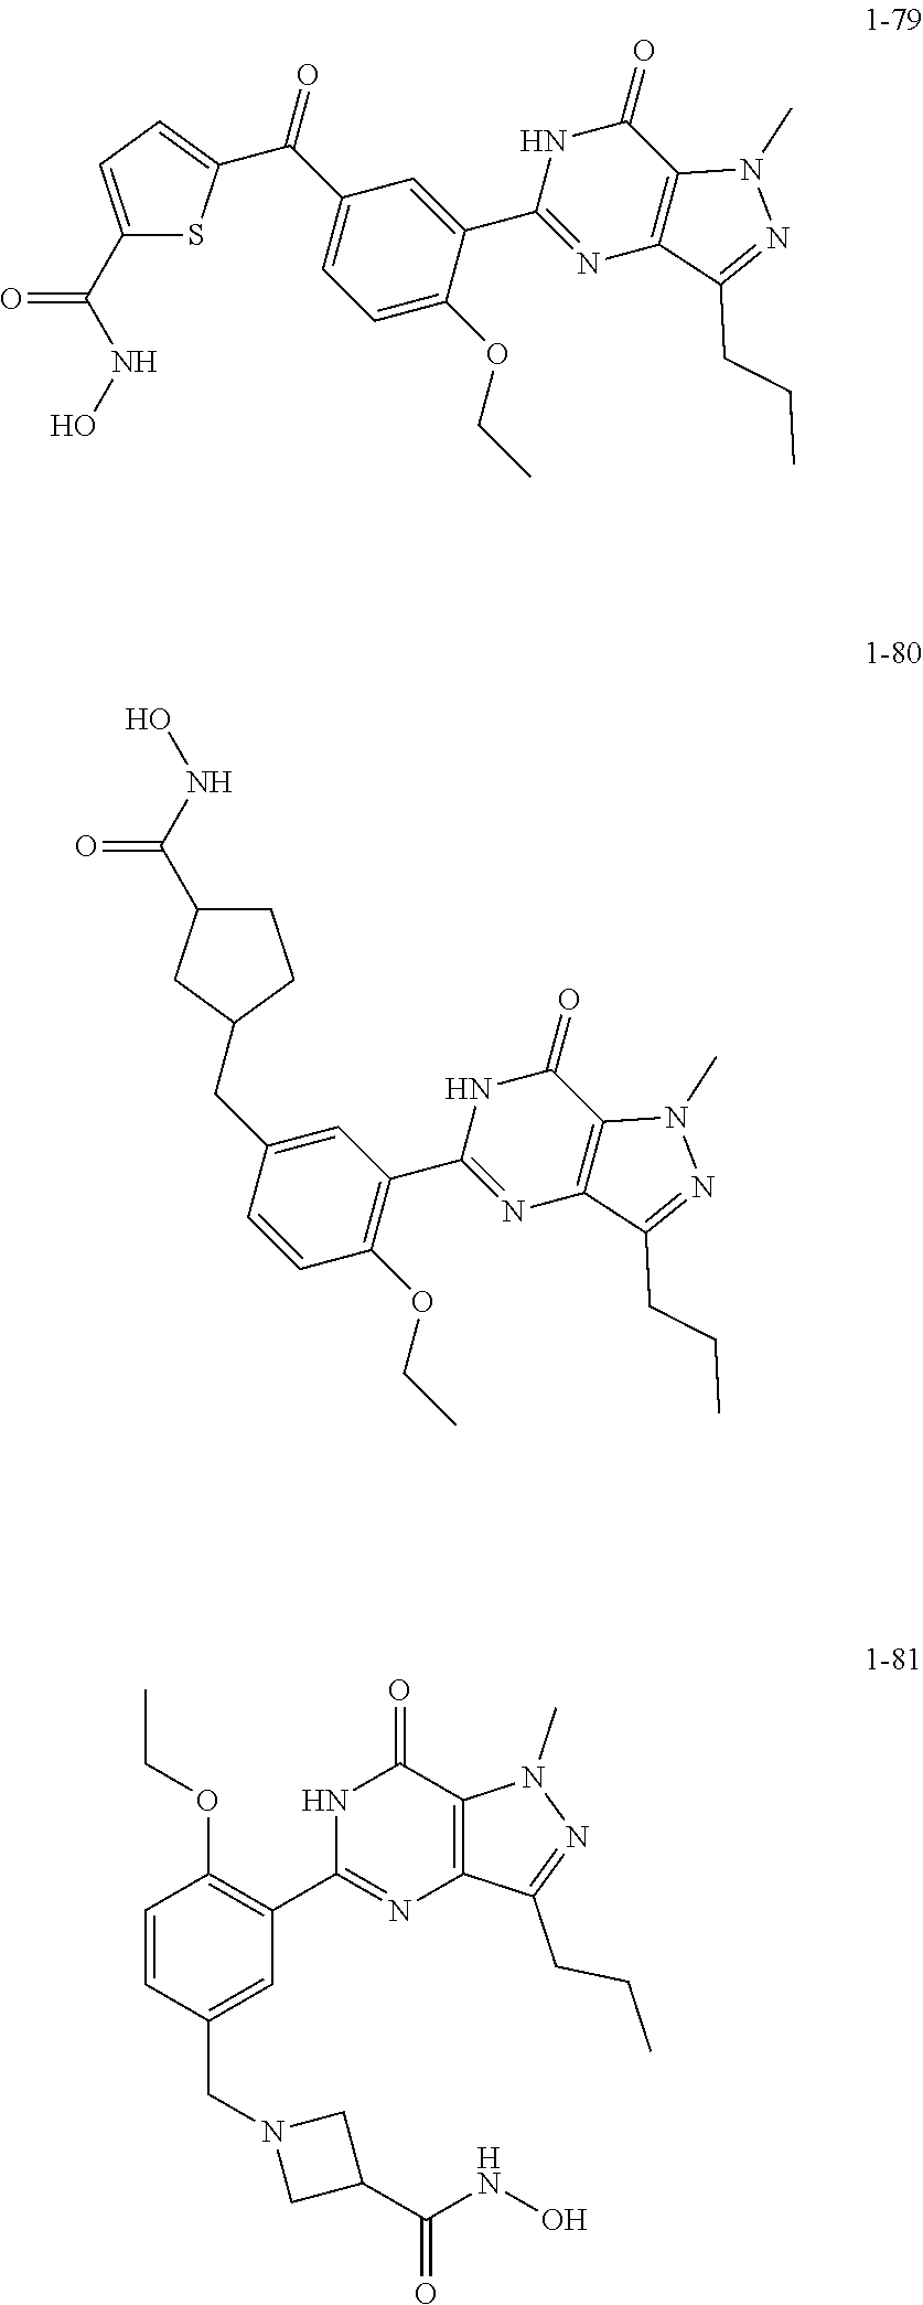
C(C1=CC=C(OCC)C(C2=NC3=C(C(=O)N2)N(C)N=C3CCC)=C1)(C1=CC=C(C(=O)NO)S1)=O.C(C1=CC(C2=NC3=C(C(=O)N2)N(C)N=C3CCC)=C(OCC)C=C1)C1CC(C(=O)NO)CC1.N1C(C2=C(OCC)C=CC(CN3CC(C(NO)=O)C3)=C2)=NC2=C(C1=O)N(C)N=C2CCC
